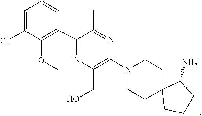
C1C2(CCCC2N)CCN(C2=C(CO)N=C(C3=C(OC)C(Cl)=CC=C3)C(C)=N2)C1
